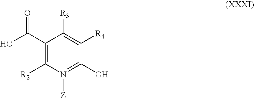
C1(C(O)=O)=C([R2])N([Z])=C(O)C([R4])=C1[R3]
